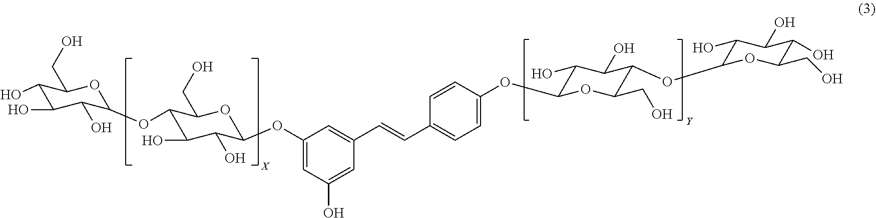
C1(O)C(O)C(O)C(OC2C(O)C(O)C(OC3=CC(O)=CC(C=CC4=CC=C(OC5OC(CO)C(OC6OC(CO)C(O)C(O)C6O)C(O)C5O)C=C4)=C3)OC2CO)OC1CO
